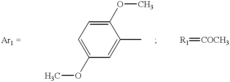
COC1=CC=C(OC)C(C)=C1.[R1]=[COCH3]
